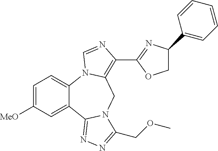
C1=C([MeO])C=C2C(=C1)N1C(=C(C3=NC(C4=CC=CC=C4)CO3)N=C1)CN1C2=NN=C1COC
